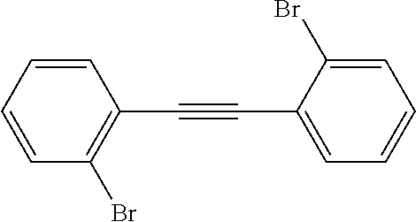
C1=CC(Br)=C(C#CC2=CC=CC=C2Br)C=C1
